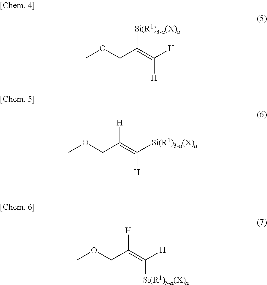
C(C(=C([H])[H])[Si(R1)3-a(X)a])OC.C(C(=C([Si(R1)3-a(X)a])[H])[H])OC.C(C([H])=C([Si(R1)3-a(X)a])[H])OC
